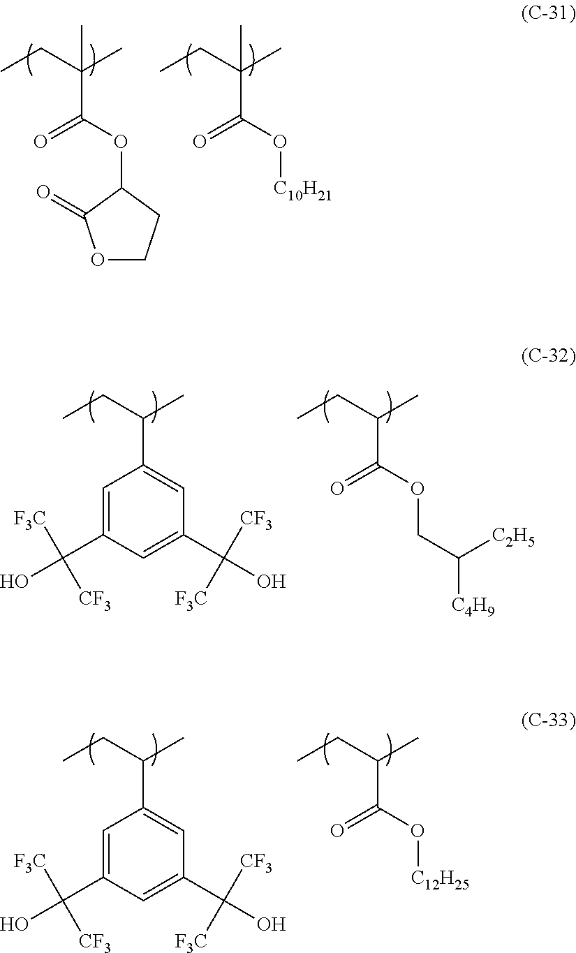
CC(CC)(C)C(OC1C(=O)OCC1)=O.CC(CC)(C)C(O[C10H21])=O.CC(CC)C1=CC(C([CF3])([F3C])O)=CC(C([F3C])([CF3])O)=C1.CC(CC)C(OCC([C2H5])[C4H9])=O.CC(CC)C1=CC(C([CF3])([F3C])O)=CC(C([F3C])([CF3])O)=C1.CC(CC)C(O[C12H25])=O
